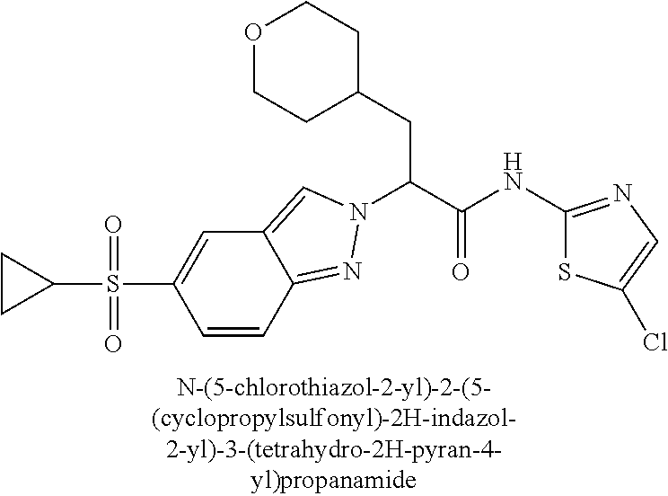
O1CCC(CC(C(NC2=NC=C(Cl)S2)=O)N2N=C3C=CC(S(=O)(=O)C4CC4)=CC3=C2)CC1
